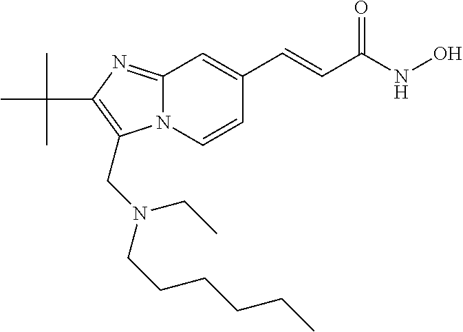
N12C(=NC(C(C)(C)C)=C1CN(CCCCCC)CC)C=C(C=CC(NO)=O)C=C2
